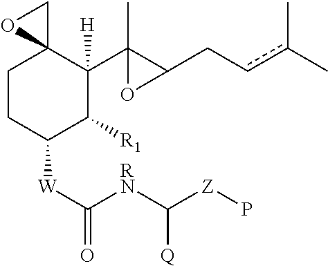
C1CC([W]C([RN]C([Q])[Z]P)=O)C([R1])C(C2(C)C(Ccc(C)C)O2)([H])C12CO2
